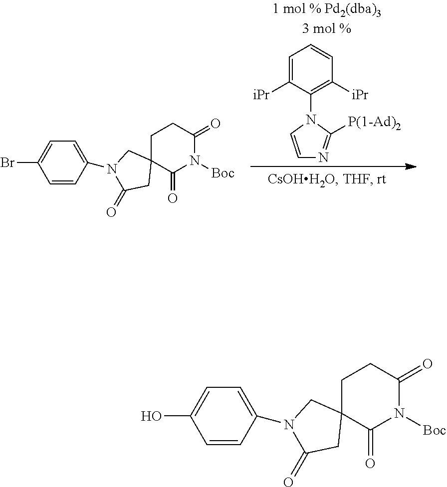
C1C2(C(=O)N([Boc])C(=O)C1)CN(C1=CC=C(Br)C=C1)C(=O)C2.C1(N2C=CN=C2[P(1-Ad)2])=C([iPr])C=CC=C1[iPr].C1C2(C(=O)N([Boc])C(=O)C1)CN(C1=CC=C(O)C=C1)C(=O)C2
